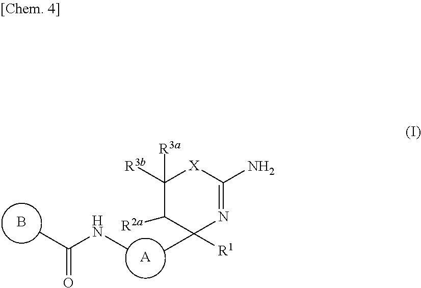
CC(NC)=O.B.[A].CC1([R1])N=C(N)[X]C([R3b])([R3a])C1[R2a]
